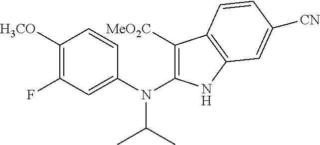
C1=CC([H3CO])=C(F)C=C1N(C1=C([MeO2C])C2=C(N1)C=C([CN])C=C2)C(C)C
